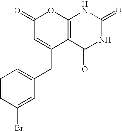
C1(=O)C=C(CC2=CC=CC(Br)=C2)C2=C(O1)NC(=O)NC2=O
